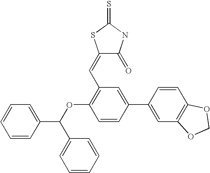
C1=CC=C(C(OC2=C(C=C3C(=O)NC(=S)S3)C=C(C3=CC4=C(C=C3)OCO4)C=C2)C2=CC=CC=C2)C=C1
